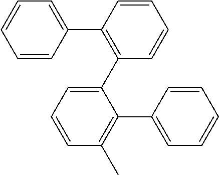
C1=CC(C2=C(C3=CC=CC(C)=C3C3=CC=CC=C3)C=CC=C2)=CC=C1
